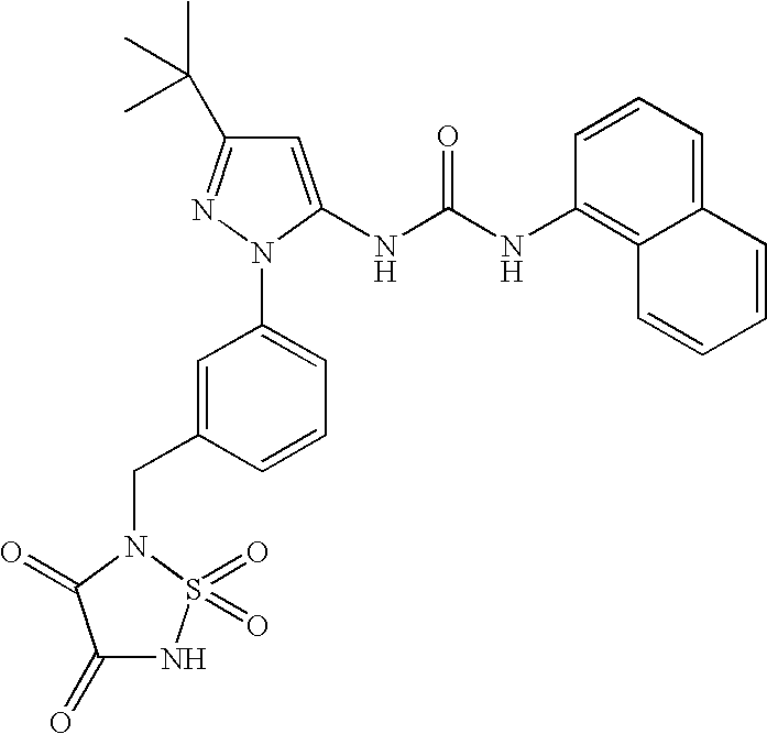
C1(CN2S(=O)(=O)NC(=O)C2=O)=CC(N2N=C(C(C)(C)C)C=C2NC(NC2=C3C(=CC=C2)C=CC=C3)=O)=CC=C1
